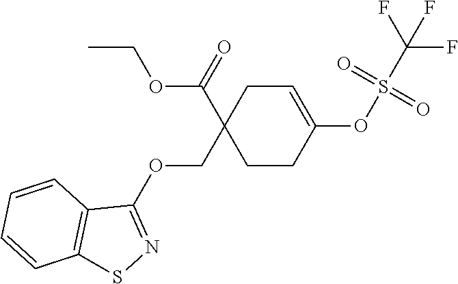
CCOC(C1(COC2=NSC3=C2C=CC=C3)CCC(OS(=O)(=O)C(F)(F)F)=CC1)=O
